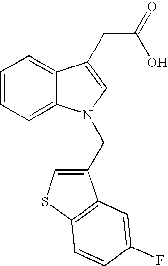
C1=CC=C2C(=C1)C(CC(=O)O)=CN2CC1=CSC2=C1C=C(F)C=C2
